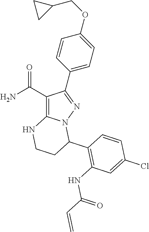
C1(C(N)=O)=C2N(N=C1C1=CC=C(OCC3CC3)C=C1)C(C1=C(NC(C=C)=O)C=C(Cl)C=C1)CCN2
